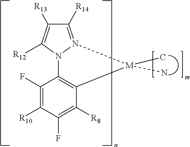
C1([R14])=N2N(C([R12])=C1[R13])C1=C(C([R8])=C(F)C([R10])=C1F)[M]2(N)C
